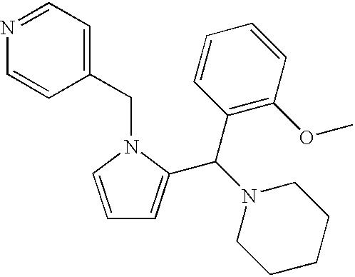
C1=CN(CC2=CC=NC=C2)C(C(N2CCCCC2)C2=C(OC)C=CC=C2)=C1
